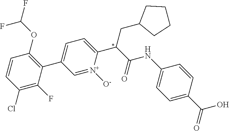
C1=CC(Cl)=C(F)C(C2=CC=C(C(C(=O)NC3=CC=C(C(=O)O)C=C3)CC3CCCC3)[N+]([O-])=C2)=C1OC(F)F
